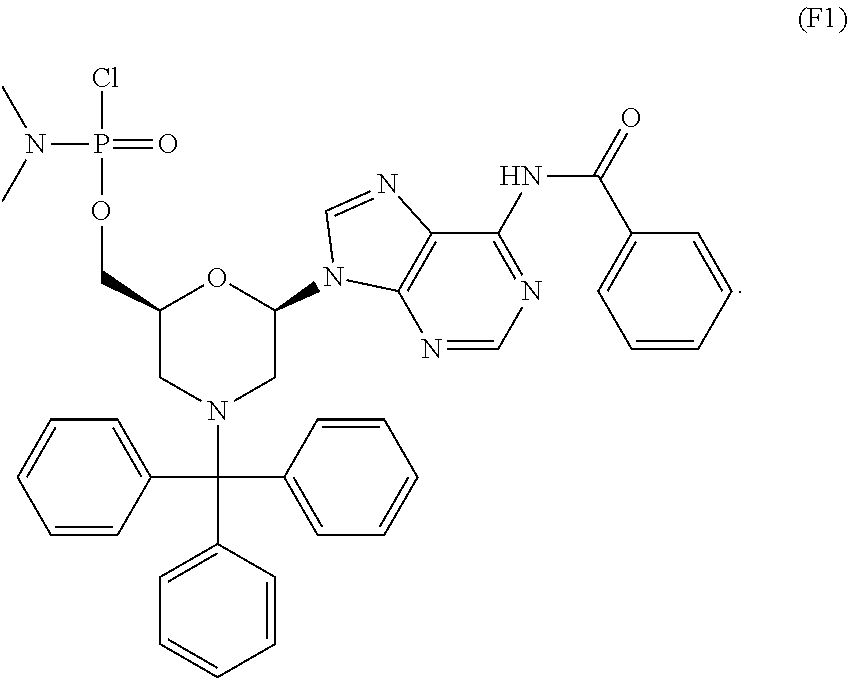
P(OCC1CN(C(C2=CC=CC=C2)(C2=CC=CC=C2)C2=CC=CC=C2)CC(N2C3=C(C(NC(=O)C4=CC=CC=C4)=NC=N3)N=C2)O1)(=O)(N(C)C)Cl
